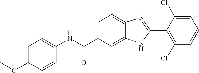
C1(NC(C2=CC=C3C(=C2)NC(C2=C(Cl)C=CC=C2Cl)=N3)=O)=CC=C(OC)C=C1
